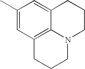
C12=CC(C)=CC3=C1N(CCC2)CCC3
